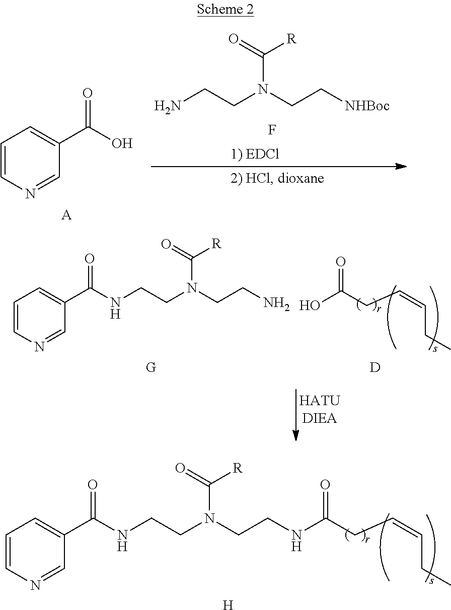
C1=CN=CC(C(=O)NCCN(CCNC(CC=CCC)=O)C([R])=O)=C1.[H].C1=CN=CC(C(O)=O)=C1.[A].NCCN(CC[NHBoc])C([R])=O.F.OC(CC=CCC)=O.[D].[G].C1=CN=CC(C(=O)NCCN(CCN)C([R])=O)=C1
